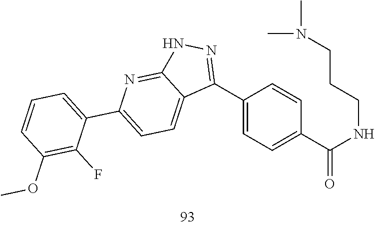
N(C)(C)CCCNC(C1=CC=C(C2=NNC3=NC(C4=CC=CC(OC)=C4F)=CC=C32)C=C1)=O
